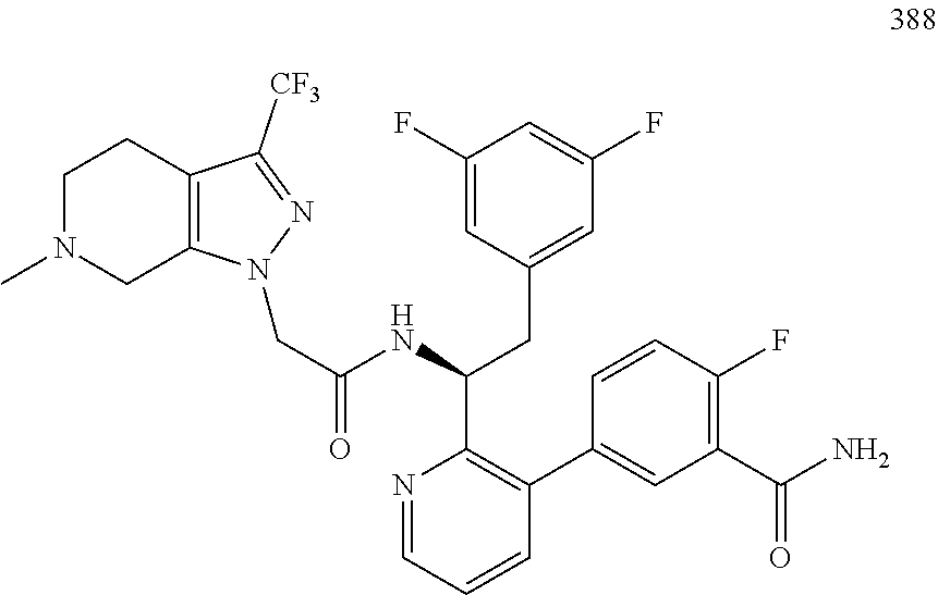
N1=CC=CC(C2=CC(C(N)=O)=C(F)C=C2)=C1C(NC(CN1C2=C(CCN(C)C2)C([CF3])=N1)=O)CC1=CC(F)=CC(F)=C1
